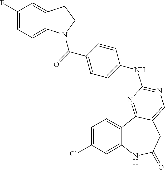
C1=C(Cl)C=C2C(=C1)C1=NC(NC3=CC=C(C(=O)N4C5=CC=C(F)C=C5CC4)C=C3)=NC=C1CC(=O)N2
